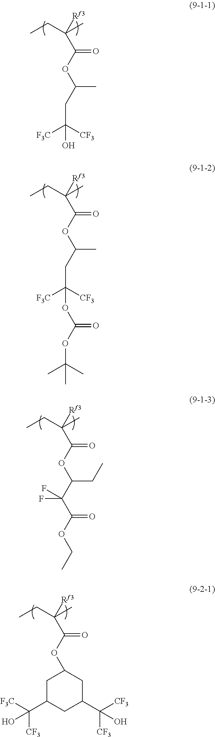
C(C(OC(C([Rf3])(C)CC)=O)C)C([F3C])([CF3])O.C(C(OC(C([Rf3])(C)CC)=O)C)C([F3C])([CF3])OC(OC(C)(C)C)=O.C(C(OC(C([Rf3])(C)CC)=O)CC)(C(OCC)=O)(F)F.C1(OC(C([Rf3])(C)CC)=O)CC(C([F3C])([CF3])O)CC(C([CF3])([CF3])O)C1
